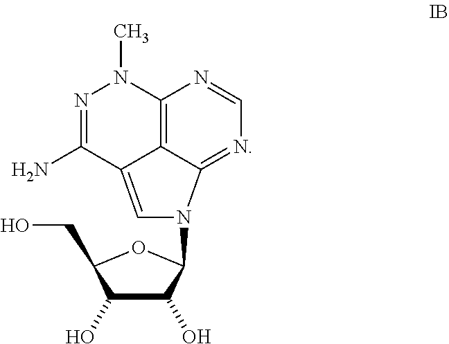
C12=C3C(=NC=N1)N(C1C(O)C(O)C(CO)O1)C=C3C(N)=NN2C
